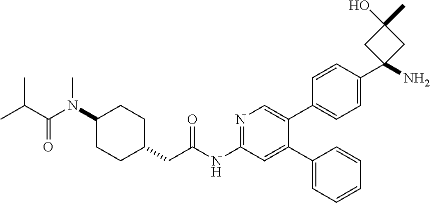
CN(C(C(C)C)=O)C1CCC(CC(=O)NC2=NC=C(C3=CC=C(C4(N)CC(O)(C)C4)C=C3)C(C3=CC=CC=C3)=C2)CC1
